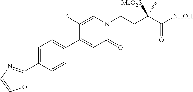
C1=C(C2=NC=CO2)C=CC(C2=CC(=O)N(CCC(C([NHOH])=O)(C)[MeO2S])C=C2F)=C1
